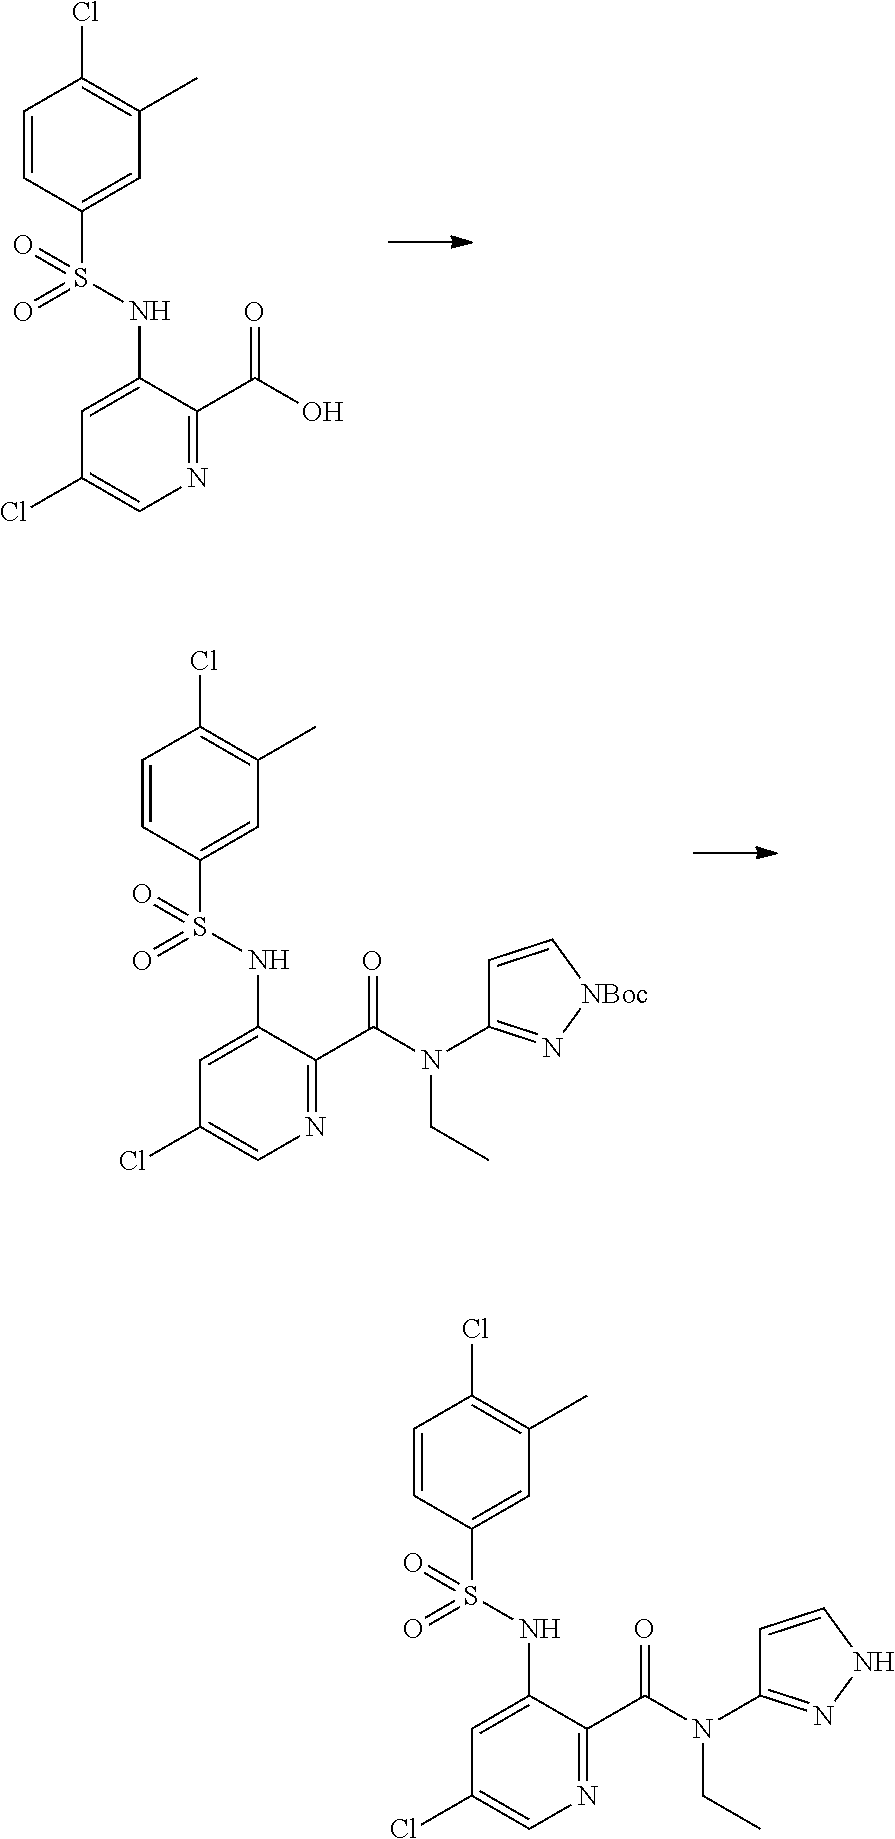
C1=CC(S(NC2=CC(Cl)=CN=C2C(O)=O)(=O)=O)=CC(C)=C1Cl.C1=CC(S(NC2=CC(Cl)=CN=C2C(N(C2=N[NBoc]C=C2)CC)=O)(=O)=O)=CC(C)=C1Cl.C1=CC(S(NC2=CC(Cl)=CN=C2C(N(C2=NNC=C2)CC)=O)(=O)=O)=CC(C)=C1Cl
